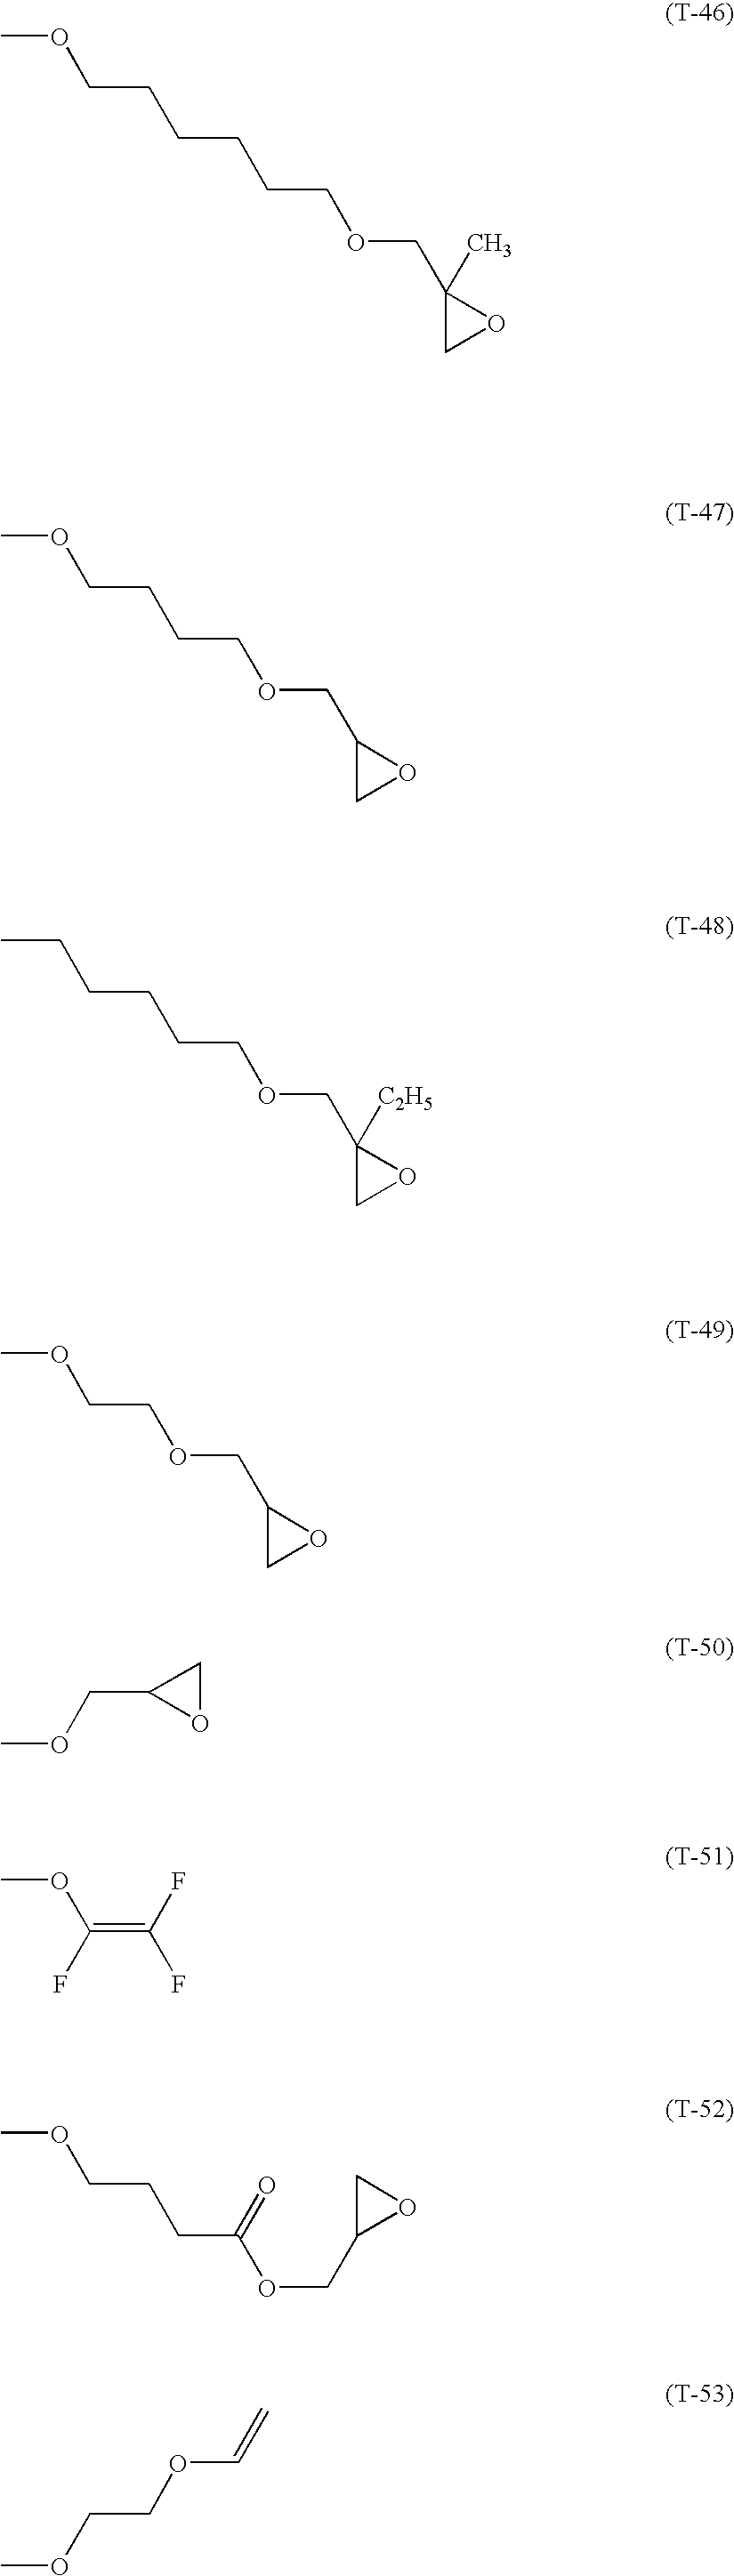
C1(COCCCCCCOC)(C)CO1.C1(COCCCCOC)CO1.C1(COCCCCCC)([C2H5])CO1.C1(COCCOC)CO1.COCC1OC1.COC(F)=C(F)F.O(C(CCCOC)=O)CC1OC1.C=COCCOC
